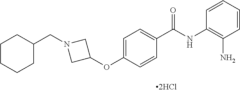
C1=CC=CC(N)=C1NC(C1=CC=C(OC2CN(CC3CCCCC3)C2)C=C1)=O
